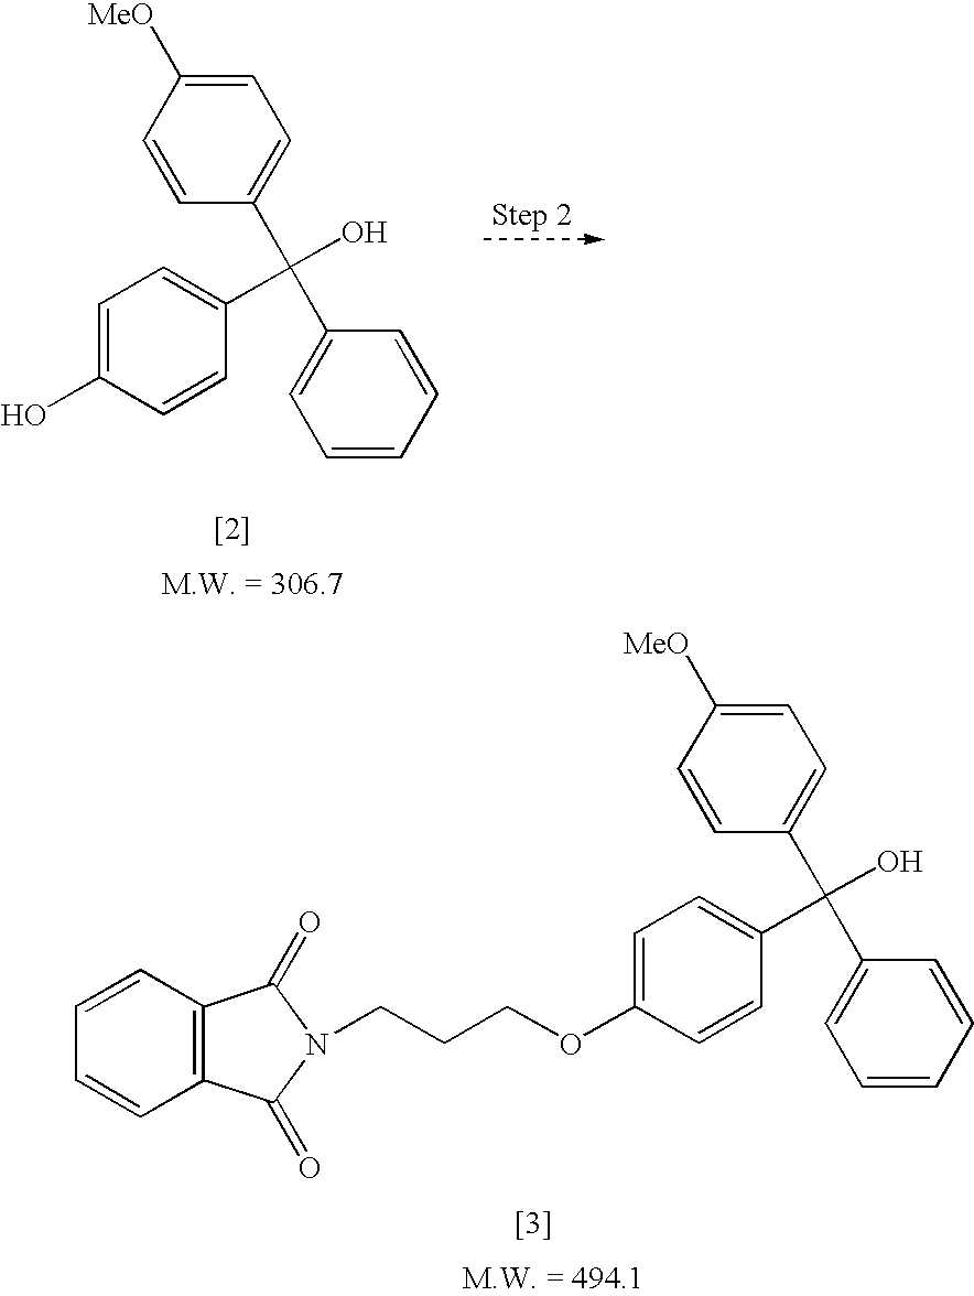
C1=C([MeO])C=CC(C(C2=CC=CC=C2)(O)C2=CC=C(O)C=C2)=C1.C1=C([MeO])C=CC(C(C2=CC=CC=C2)(O)C2=CC=C(OCCCN3C(=O)C4=C(C=CC=C4)C3=O)C=C2)=C1
